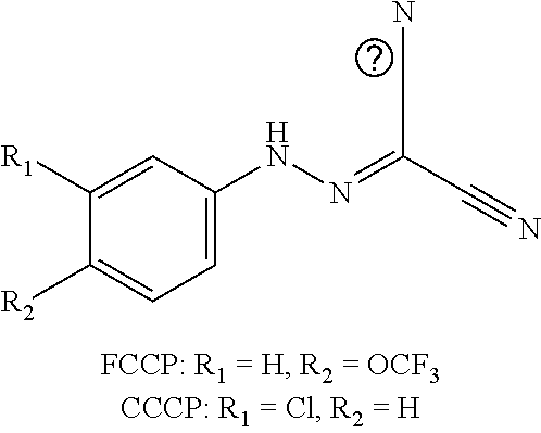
C1=C(NN=C(C#N)CN)C=C([R1])C([R2])=C1
